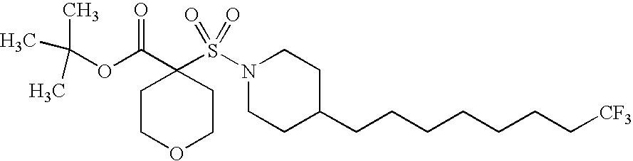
C(OC(C1(S(N2CCC(CCCCCCC[CF3])CC2)(=O)=O)CCOCC1)=O)(C)(C)C
